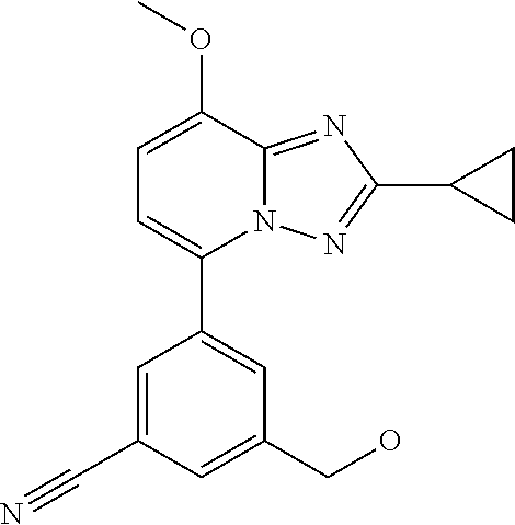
C1=C(C#N)C=C(CO)C=C1C1=CC=C(OC)C2=NC(C3CC3)=NN12
